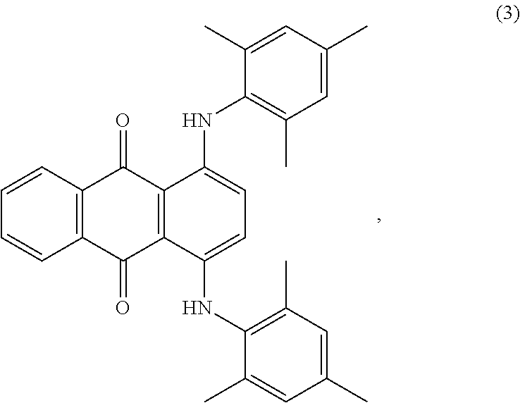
C12=C(C(=O)C3=C(C1=O)C(NC1=C(C)C=C(C)C=C1C)=CC=C3NC1=C(C)C=C(C)C=C1C)C=CC=C2
